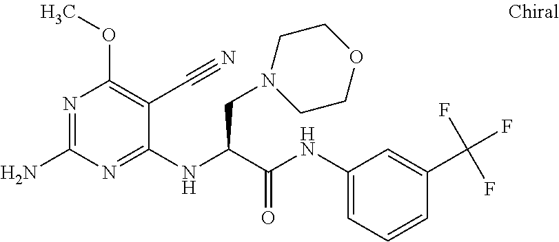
C1(NC(C(NC2=CC=CC(C(F)(F)F)=C2)=O)CN2CCOCC2)=NC(N)=NC(OC)=C1C#N
